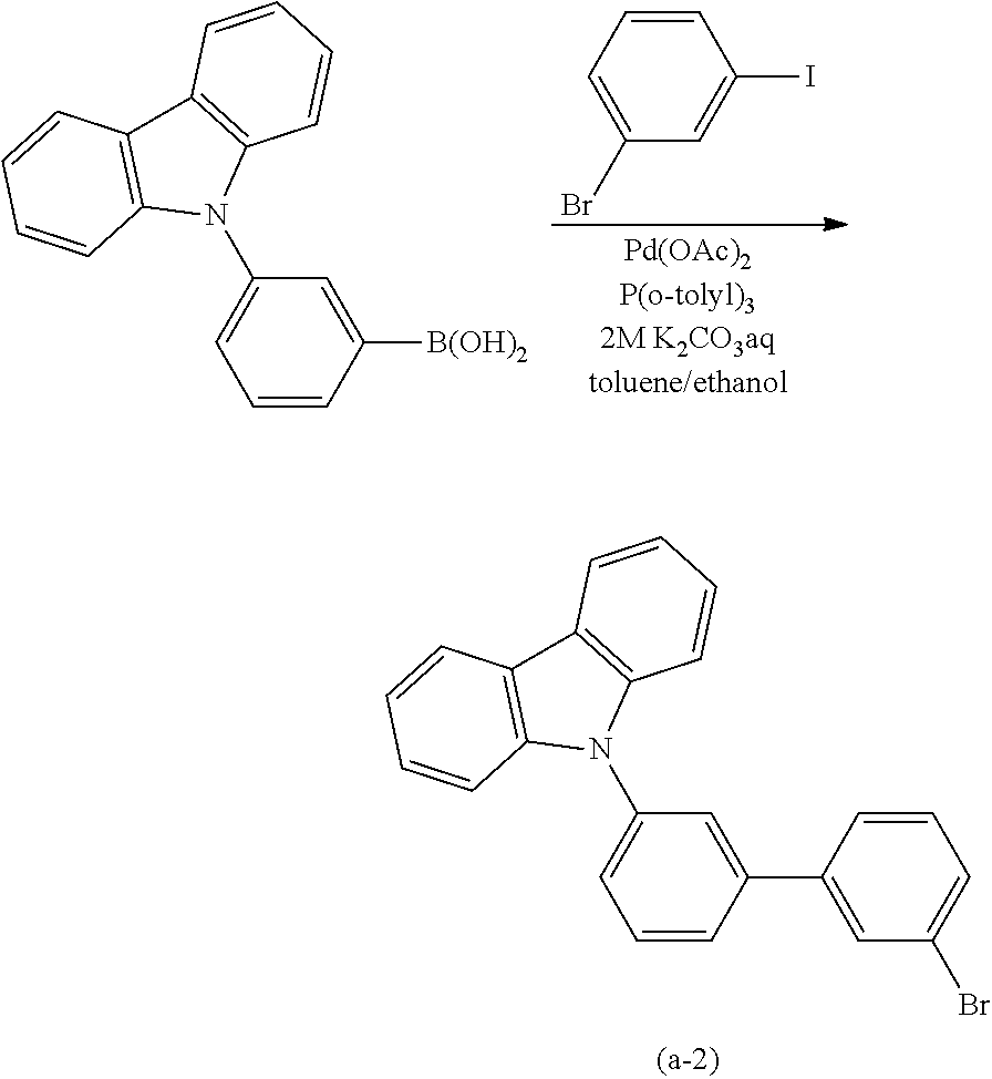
C1=C(C2=CC(Br)=CC=C2)C=CC=C1N1C2=C(C3=C1C=CC=C3)C=CC=C2.C1=CC=C(Br)C=C1I.C1=C([B(OH)2])C=CC=C1N1C2=C(C3=C1C=CC=C3)C=CC=C2
